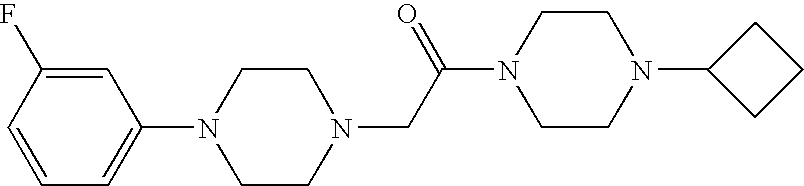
N1(C2=CC=CC(F)=C2)CCN(CC(N2CCN(C3CCC3)CC2)=O)CC1
